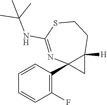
C1(F)=C(C23CC2([H])CCSC(NC(C)(C)C)=N3)C=CC=C1
